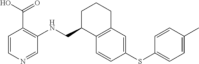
C1=CN=CC(NCC2C3=C(CCC2)C=C(SC2=CC=C(C)C=C2)C=C3)=C1C(O)=O
